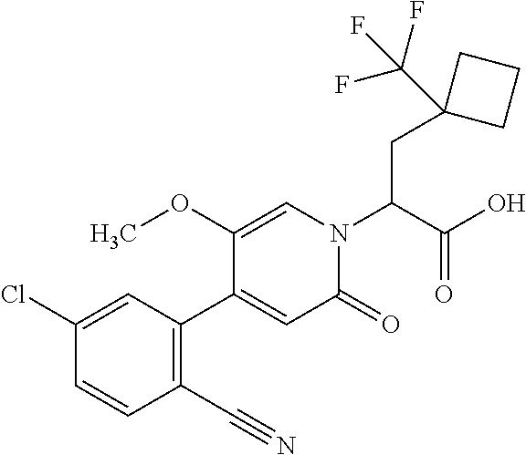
C(C(N1C=C(OC)C(C2=C(C#N)C=CC(Cl)=C2)=CC1=O)C(O)=O)C1(C(F)(F)F)CCC1
